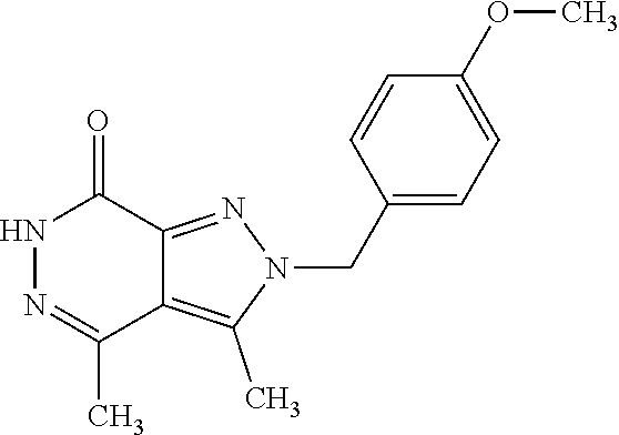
N1=C(C)C2=C(C)N(CC3=CC=C(OC)C=C3)N=C2C(=O)N1
